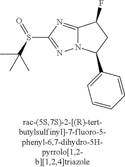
C12=NC(S(C(C)(C)C)=O)=NN1C(C1=CC=CC=C1)CC2F
